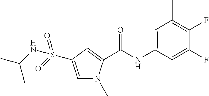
C(NC1=CC(C)=C(F)C(F)=C1)(=O)C1=CC(S(=O)(NC(C)C)=O)=CN1C
